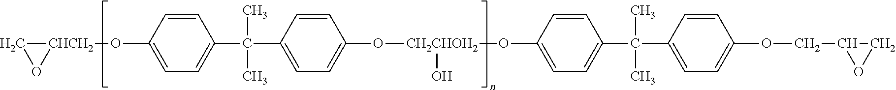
[CHCH2]1(OC2=CC=C(C(C3=CC=C(O[CH2CHOH2](O)OC4=CC=C(C(C5=CC=C(OCC6CO6)C=C5)(C)C)C=C4)C=C3)(C)C)C=C2)CO1
